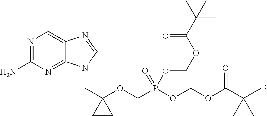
N1=C(N)N=C2C(=C1)N=CN2CC1(OCP(OCOC(C(C)(C)C)=O)(=O)OCOC(C(C)(C)C)=O)CC1
